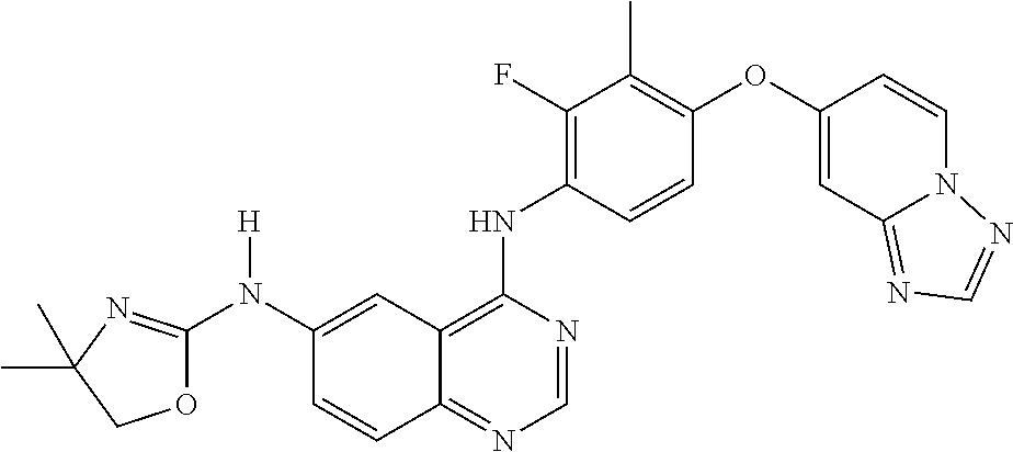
C12=NC=NC(NC3=C(F)C(C)=C(OC4=CC5=NC=NN5C=C4)C=C3)=C1C=C(N(C1=NC(C)(C)CO1)[H])C=C2
